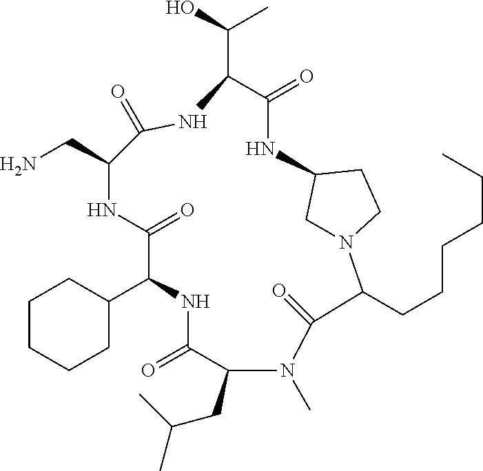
C1(C2NC(=O)C(CC(C)C)N(C)C(=O)C(CCCCCC)N3CC(NC(=O)C(C(O)C)NC(=O)C(CN)NC2=O)CC3)CCCCC1
